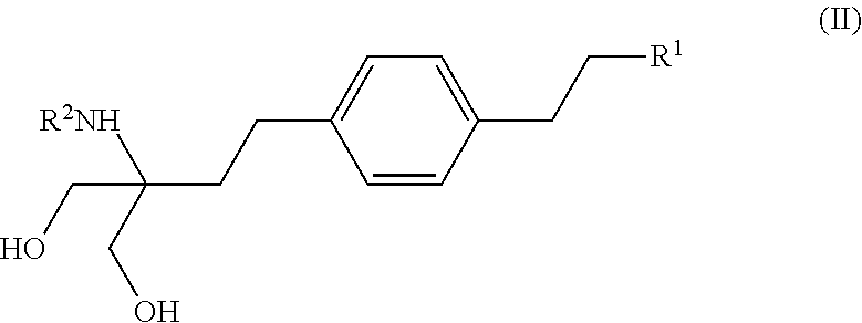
C1=CC(CC[R1])=CC=C1CCC([R2NH])(CO)CO
